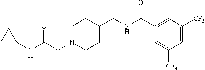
C1N(CC(NC2CC2)=O)CCC(CNC(C2=CC([CF3])=CC([CF3])=C2)=O)C1
